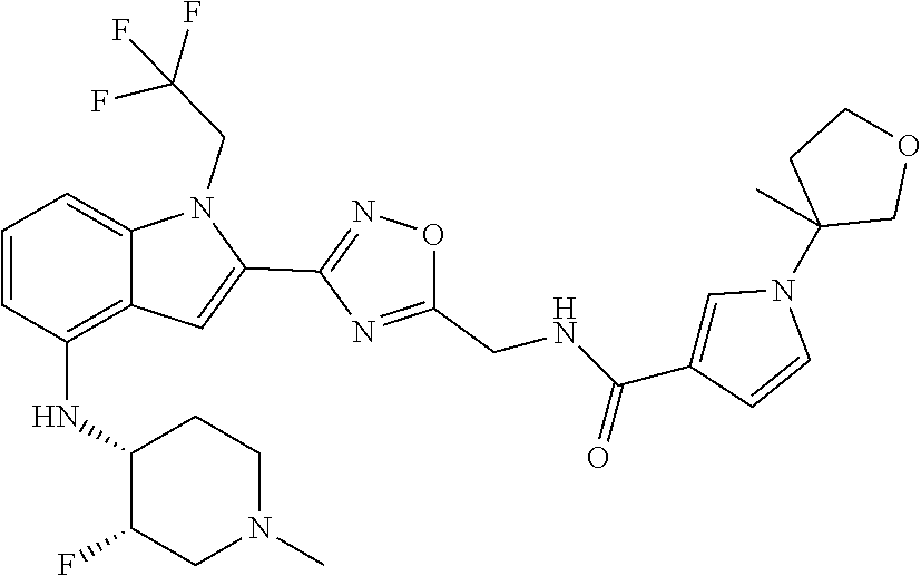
C12=C(NC3C(F)CN(C)CC3)C=CC=C1N(CC(F)(F)F)C(C1=NOC(CNC(C3=CN(C4(C)COCC4)C=C3)=O)=N1)=C2
